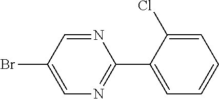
N1=CC(Br)=CN=C1C1=CC=CC=C1Cl
